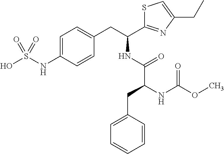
C1=C(NS(O)(=O)=O)C=CC(CC(C2=NC(CC)=CS2)NC(C(CC2=CC=CC=C2)NC(OC)=O)=O)=C1
